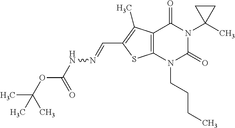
C12=C(N(CCCC)C(=O)N(C3(C)CC3)C1=O)SC(C=NNC(OC(C)(C)C)=O)=C2C
